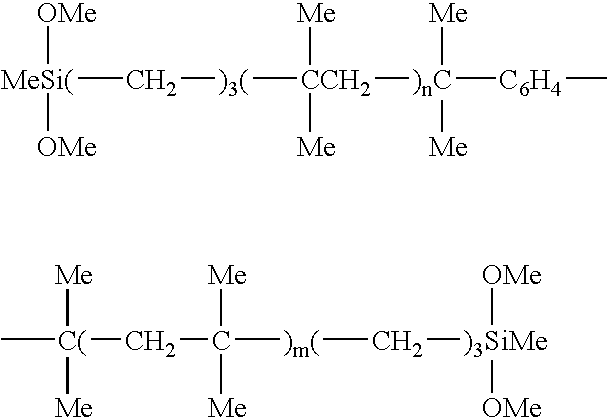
[MeSi(]([OMe])([OMe])C[)3(][CCH2]([Me])([Me])[)nC]([Me])([Me])[C6H4]C.[C(]([Me])([Me])(CC([Me])([Me])[)m(]C[)3SiMe]([OMe])[OMe])C
